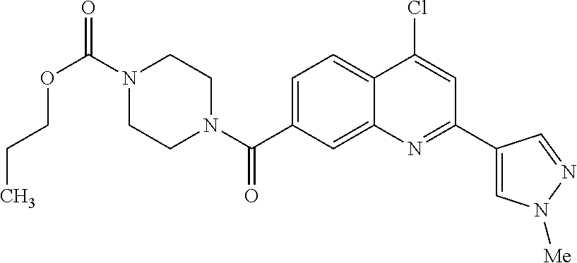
N1(C(OCCC)=O)CCN(C(=O)C2=CC=C3C(=C2)N=C(C2=CN([Me])N=C2)C=C3Cl)CC1
